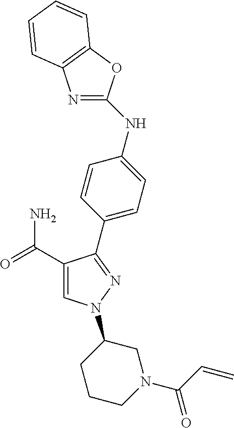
C1(C(=O)N)=CN(C2CCCN(C(C=C)=O)C2)N=C1C1=CC=C(NC2=NC3=C(O2)C=CC=C3)C=C1
